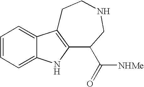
C1=CC=C2C(=C1)C1=C(N2)C(C([NHMe])=O)CNCC1
